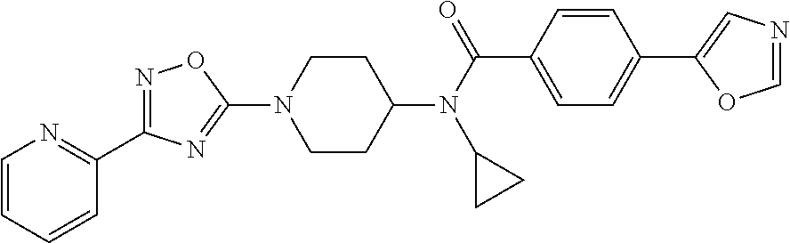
C1CC(N(C(C2=CC=C(C3=CN=CO3)C=C2)=O)C2CC2)CCN1C1=NC(C2=NC=CC=C2)=NO1
